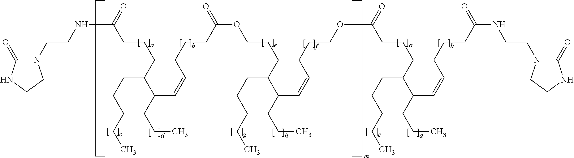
N1(CCNC(=O)CCC2C(CCCCC)C(CCC)C=CC2CCC(=O)OCCC2C(CCCCC)C(CCC)C=CC2CCOC(CCC2C(CCCCC)C(CCC)C=CC2CCC(=O)NCCN2C(=O)NCC2)=O)C(=O)NCC1
